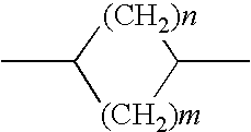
[(CH2)m]1C(C)[(CH2)n]C1C
